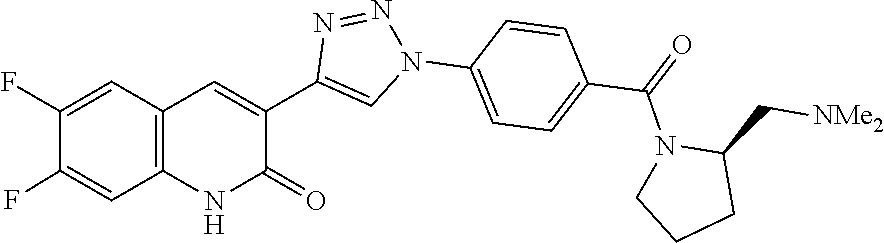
C12=C(C=C(F)C(F)=C1)C=C(C1=CN(C3=CC=C(C(=O)N4C(C[NMe2])CCC4)C=C3)N=N1)C(=O)N2
